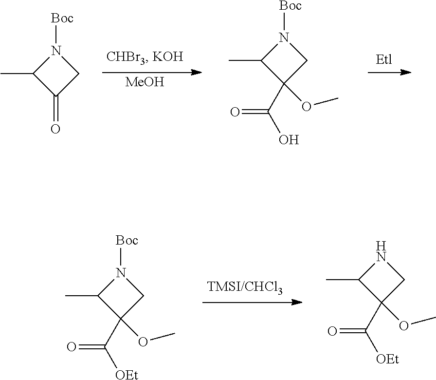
CC1C(=O)CN1[Boc].[MeOH].CC1C(C(O)=O)(OC)CN1[Boc].CC1C(C([OEt])=O)(OC)CN1[Boc].CC1C(C([OEt])=O)(OC)CN1
